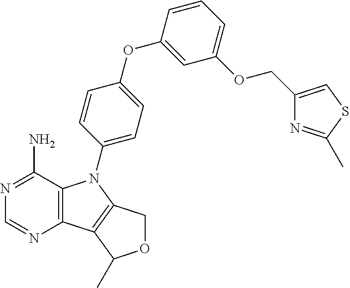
C12=C(C(N)=NC=N1)N(C1=CC=C(OC3=CC(OCC4=CSC(C)=N4)=CC=C3)C=C1)C1=C2C(C)OC1
